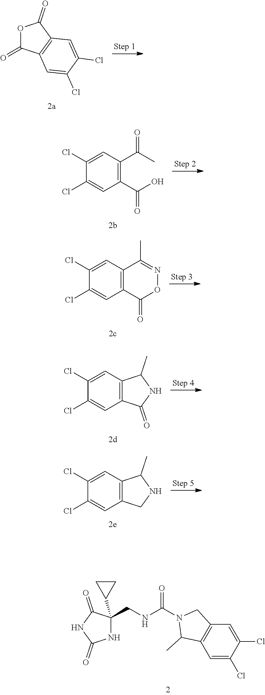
C12=C(C=C(Cl)C(Cl)=C1)C(C)NC2=O.O1C(=O)C2=C(C1=O)C=C(Cl)C(Cl)=C2.C1(C(O)=O)=C(C(C)=O)C=C(Cl)C(Cl)=C1.C12=C(C=C(Cl)C(Cl)=C1)C(C)=NOC2=O.C12=C(C=C(Cl)C(Cl)=C1)C(C)NC2.C1=C(Cl)C(Cl)=CC2=C1C(C)N(C(NCC1(C3CC3)NC(=O)NC1=O)=O)C2
